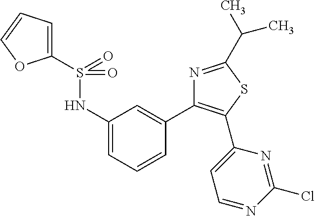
S(NC1=CC=CC(C2=C(C3=CC=NC(Cl)=N3)SC(C(C)C)=N2)=C1)(=O)(=O)C1=CC=CO1
